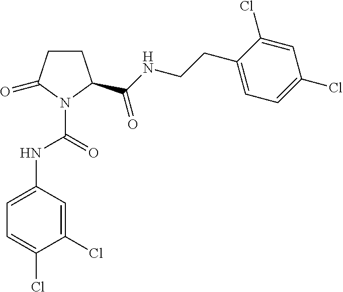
C1CC(C(NCCC2=CC=C(Cl)C=C2Cl)=O)N(C(=O)NC2=CC=C(Cl)C(Cl)=C2)C1=O
